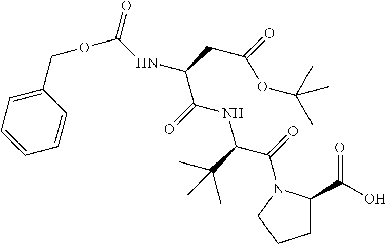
C1C(C(O)=O)N(C(C(NC(C(CC(=O)OC(C)(C)C)NC(OCC2=CC=CC=C2)=O)=O)C(C)(C)C)=O)CC1
